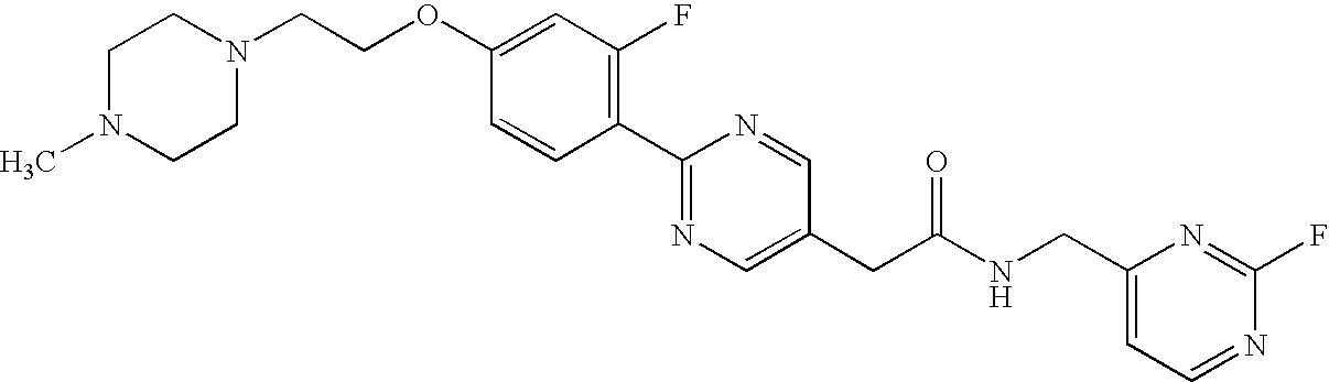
C1=CC(C2=NC=C(CC(NCC3=CC=NC(F)=N3)=O)C=N2)=C(F)C=C1OCCN1CCN(C)CC1
